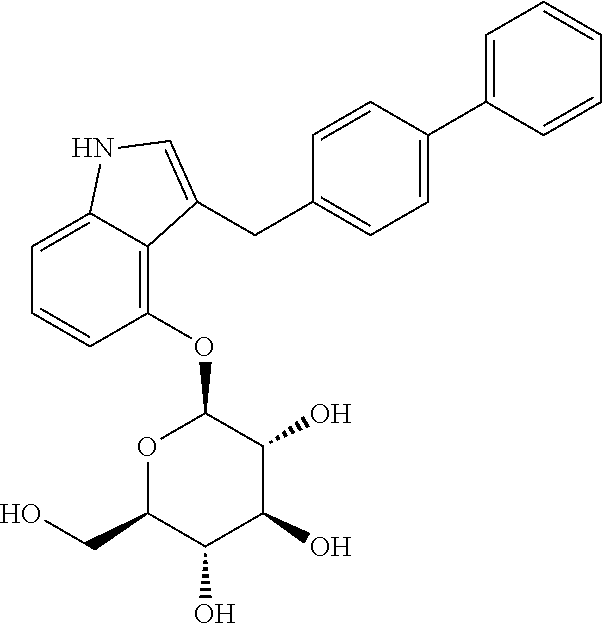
C1=C2C(=C(OC3OC(CO)C(O)C(O)C3O)C=C1)C(CC1=CC=C(C3=CC=CC=C3)C=C1)=CN2
